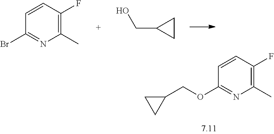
C1(C)=C(F)C=CC(OCC2CC2)=N1.C1(C)=C(F)C=CC(Br)=N1.OCC1CC1
